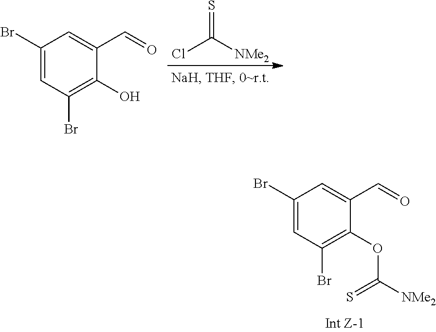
C1(Br)=CC(Br)=C(OC([NMe2])=S)C(C=O)=C1.ClC([NMe2])=S.C1(Br)=CC(Br)=C(O)C(C=O)=C1
